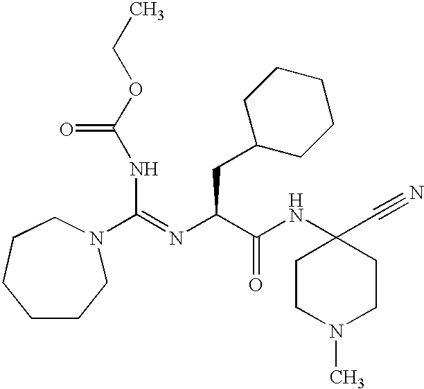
C(NC(OCC)=O)(=NC(CC1CCCCC1)C(NC1(C#N)CCN(C)CC1)=O)N1CCCCCC1
